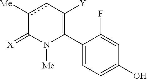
C1(C2=C([Y])cc([Me])C(=[X])N2[Me])=CC=C(O)C=C1F
